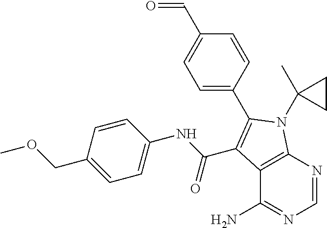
C12=C(N=CN=C1N)N(C1(C)CC1)C(C1=CC=C(C=O)C=C1)=C2C(NC1=CC=C(COC)C=C1)=O
